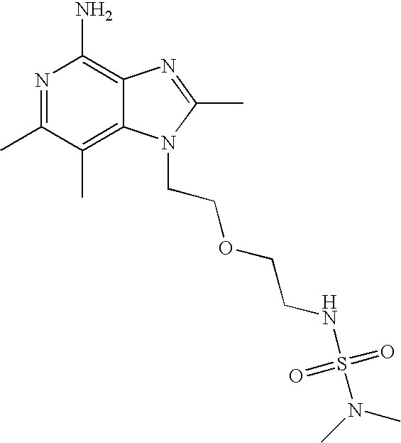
C12=C(C)C(C)=NC(N)=C1N=C(C)N2CCOCCNS(=O)(=O)N(C)C
